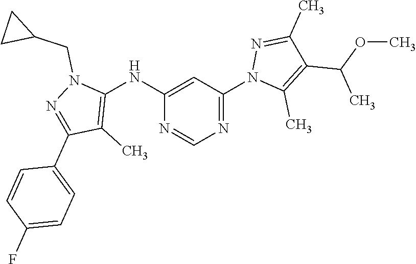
C1(NC2=C(C)C(C3=CC=C(F)C=C3)=NN2CC2CC2)=CC(N2C(C)=C(C(OC)C)C(C)=N2)=NC=N1
